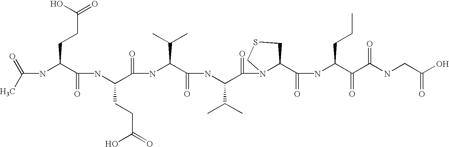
C(NC(C(NC(C(=O)NC(C(=O)NC(C(=O)N1C(C(=O)NC(C(=O)C(NCC(O)=O)=O)CCC)CSC1)C(C)C)C(C)C)CCC(=O)O)=O)CCC(=O)O)(C)=O
